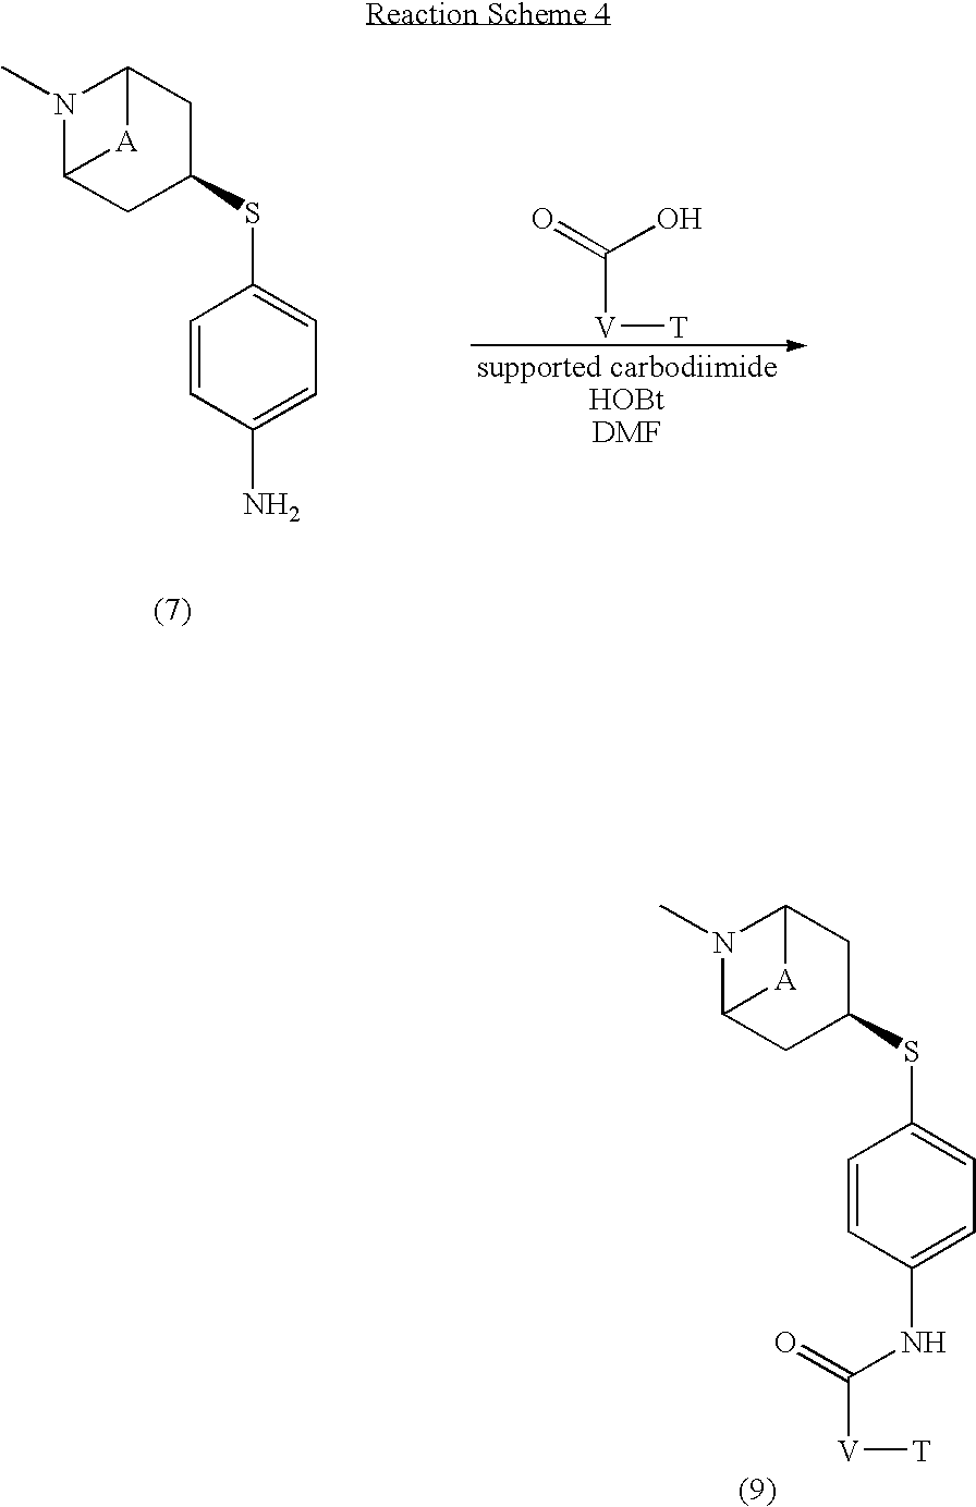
[V](C(O)=O)[T].N1(C)C2CC(SC3=CC=C(N)C=C3)CC1[A]2.N1(C)C2CC(SC3=CC=C(NC([V][T])=O)C=C3)CC1[A]2
